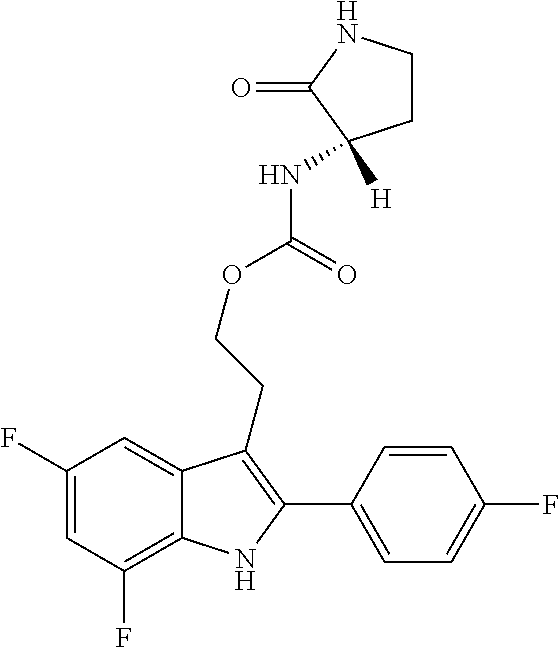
C1(C2=C(CCOC(=O)NC3([H])CCNC3=O)C3=CC(F)=CC(F)=C3N2)=CC=C(F)C=C1
